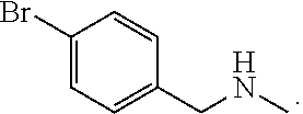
C1(Br)=CC=C(CNC)C=C1
